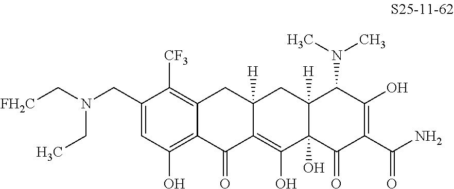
N(CC1=CC(O)=C2C(=C1[CF3])CC1([H])C(=C(O)C3(O)C([H])(C1)C(N(C)C)C(O)=C(C(N)=O)C3=O)C2=O)(C[FH2C])CC
